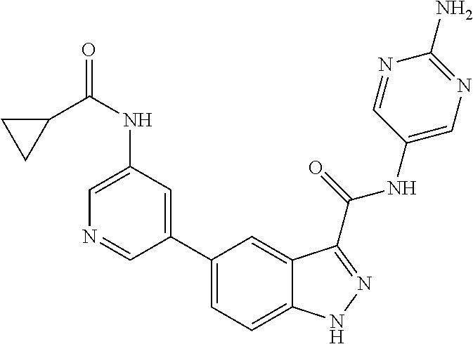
C1(NC(C2CC2)=O)=CN=CC(C2=CC=C3C(=C2)C(C(NC2=CN=C(N)N=C2)=O)=NN3)=C1
